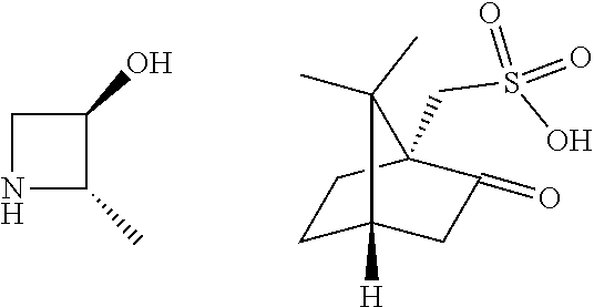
N1C(C)C(O)C1.C1C2([H])CC(=O)C(CS(=O)(O)=O)(C1)C2(C)C
